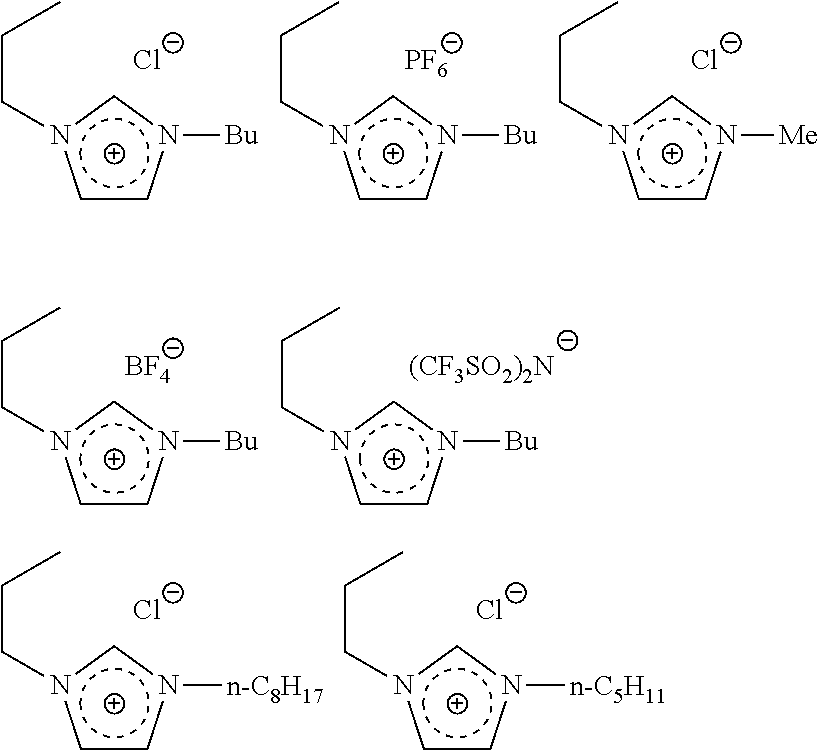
CCCn1ccn([Bu])c1.[Cl-].CCCn1ccn([Bu])c1.[PF6].CCCn1ccn([Me])c1.[Cl-].CCCn1ccn([Bu])c1.[BF4].CCCn1ccn([Bu])c1.[(CF3SO2)2N].CCCn1ccn([n-C8H17])c1.[Cl-].CCCn1ccn([n-C5H11])c1.[Cl-]
